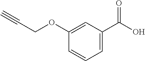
C1=C(C(=O)O)C=C(OCC#C)C=C1
